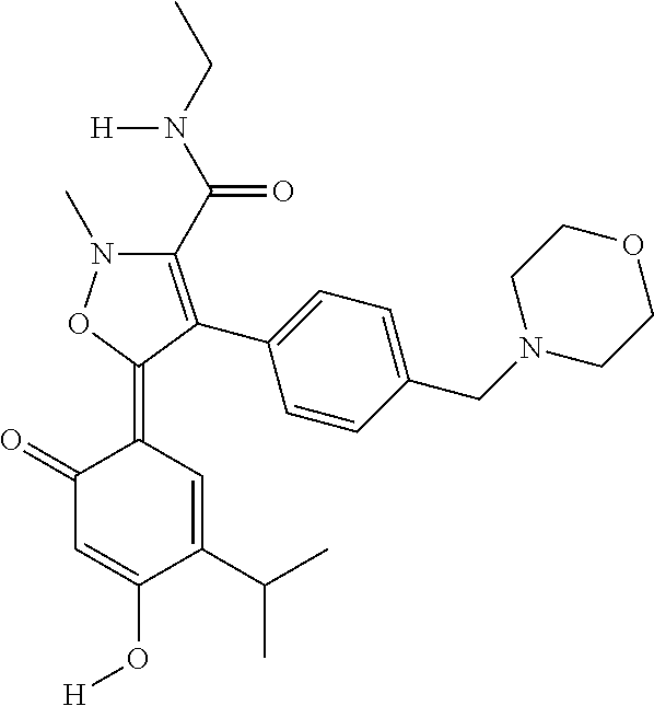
C1(=O)C=C(O[H])C(C(C)C)=CC1=C1ON(C)C(C(N(CC)[H])=O)=C1C1=CC=C(CN2CCOCC2)C=C1
